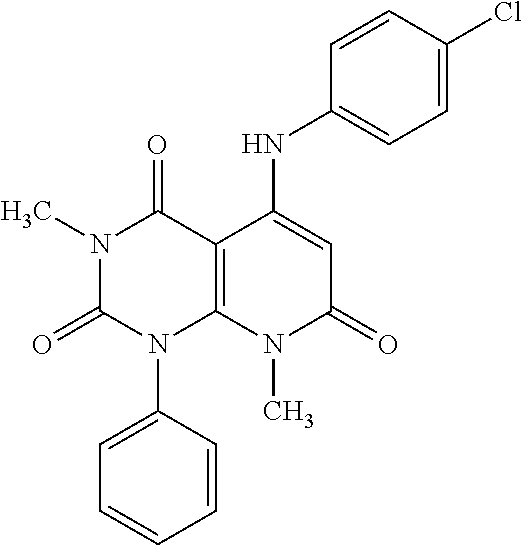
CN1C(=O)N(C2=CC=CC=C2)C2=C(C1=O)C(NC1=CC=C(Cl)C=C1)=CC(=O)N2C
